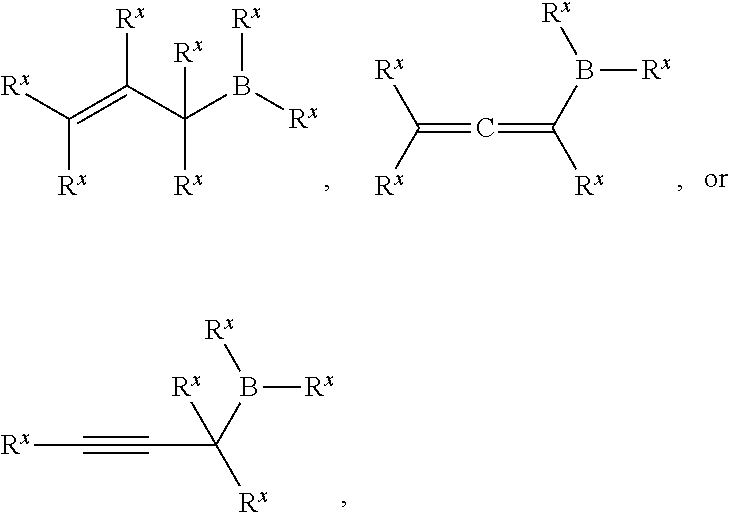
C(=C(C(B([Rx])[Rx])([Rx])[Rx])[Rx])([Rx])[Rx].C(=C=C([Rx])B([Rx])[Rx])([Rx])[Rx].C(#CC([Rx])(B([Rx])[Rx])[Rx])[Rx]
